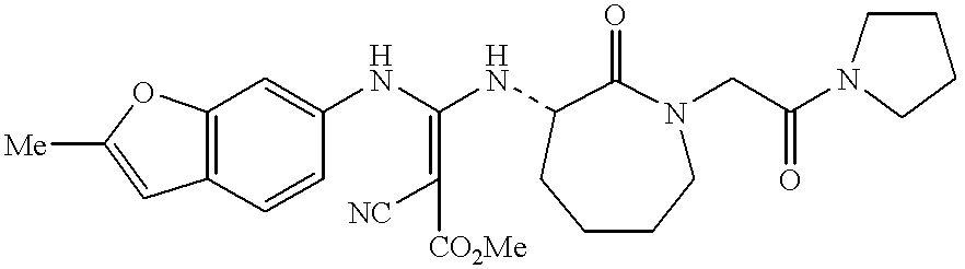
[Me]C1=CC2=C(O1)C=C(NC(NC1C(=O)N(CC(=O)N3CCCC3)CCCC1)=C([CO2Me])[NC])C=C2
